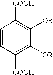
C1=CC([COOH])=C([OR])C([OR])=C1[COOH]
